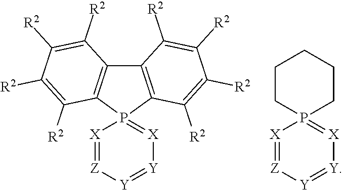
[X]1=[Z][Y]=[Y][X]=P12C1=C(C3=C2C([R2])=C([R2])C([R2])=C3[R2])C([R2])=C([R2])C([R2])=C1[R2].[X]1=[Z][Y]=[Y][X]=P12CCCCC2
